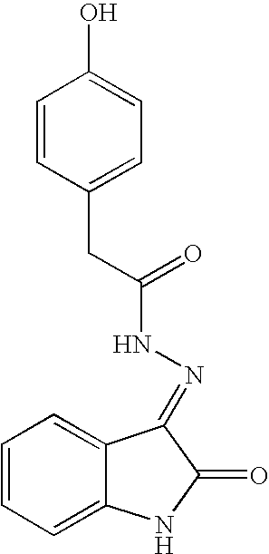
C1=CC=C2C(=C1)C(=NNC(=O)CC1=CC=C(O)C=C1)C(=O)N2
